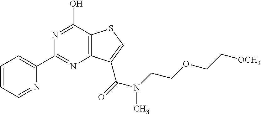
C1(C2=CC=CC=N2)=NC2=C(C(O)=N1)SC=C2C(=O)N(C)CCOCC[OCH3]
